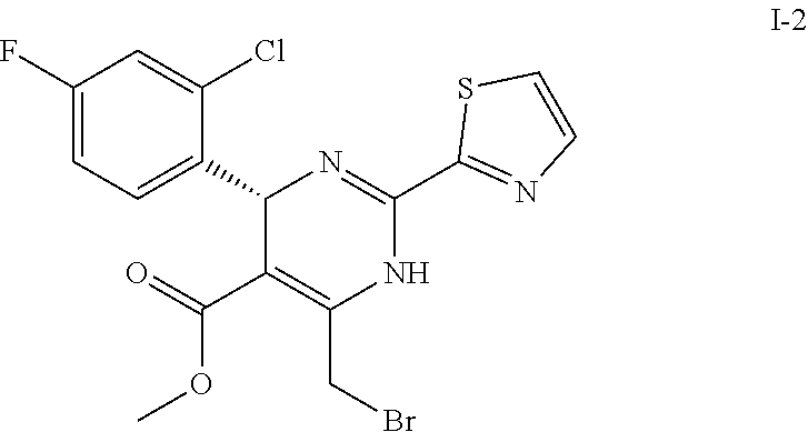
C1(F)=CC=C(C2C(C(OC)=O)=C(CBr)NC(C3=NC=CS3)=N2)C(Cl)=C1
